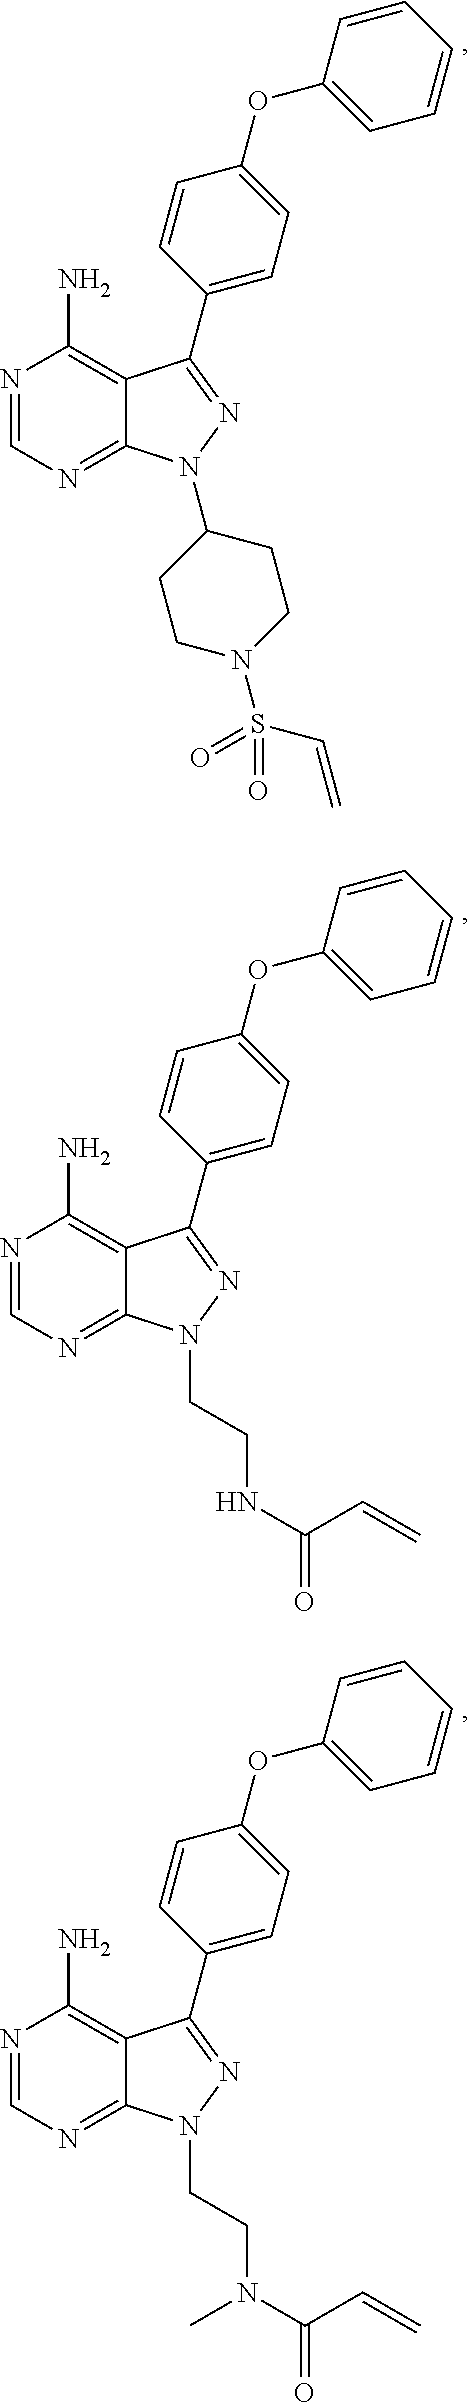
N1=CN=C2C(=C1N)C(C1=CC=C(OC3=CC=CC=C3)C=C1)=NN2C1CCN(S(=O)(C=C)=O)CC1.N1=CN=C2C(=C1N)C(C1=CC=C(OC3=CC=CC=C3)C=C1)=NN2CCNC(C=C)=O.N1=CN=C2C(=C1N)C(C1=CC=C(OC3=CC=CC=C3)C=C1)=NN2CCN(C(C=C)=O)C
